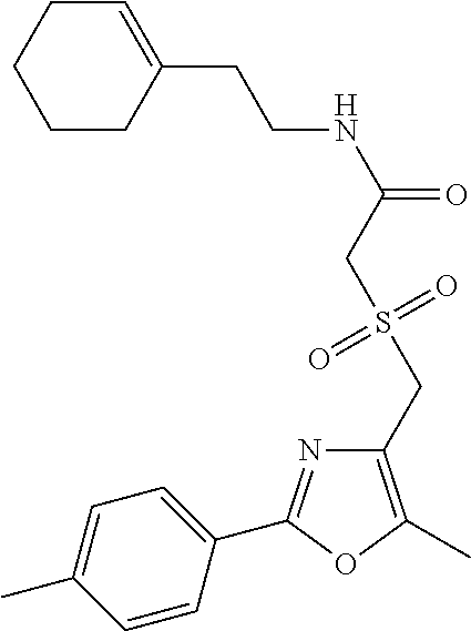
C1=C(C)C=CC(C2=NC(CS(CC(NCCC3=CCCCC3)=O)(=O)=O)=C(C)O2)=C1
